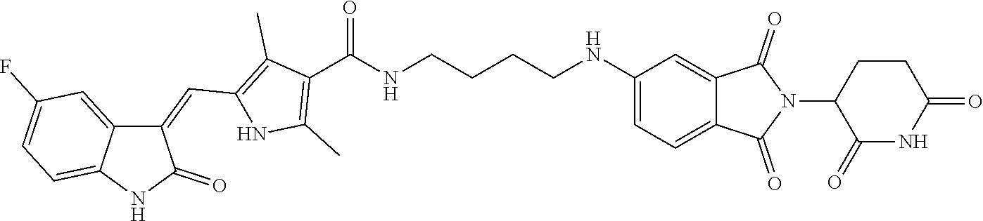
C1(=CC2=C(C)C(C(NCCCCNC3=CC=C4C(=C3)C(=O)N(C3C(=O)NC(=O)CC3)C4=O)=O)=C(C)N2)C2=CC(F)=CC=C2NC1=O
